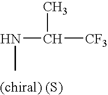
N(C([CF3])C)C
